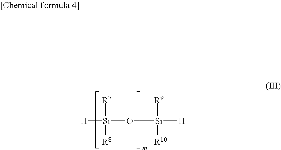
[H][Si](O[Si]([H])([R9])[R10])([R7])[R8]
